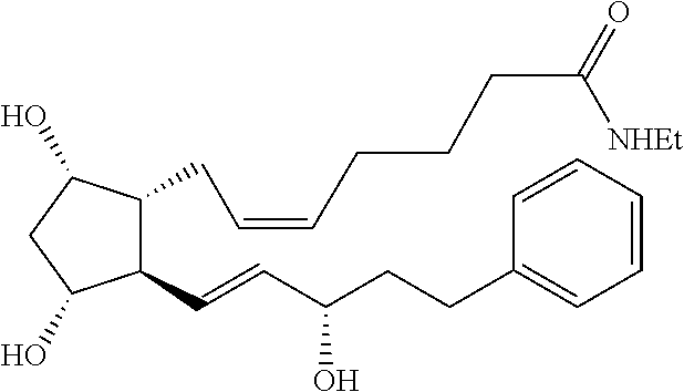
C1(C=CC(CCC2=CC=CC=C2)O)C(CC=CCCCC(=O)[NHEt])C(O)CC1O
